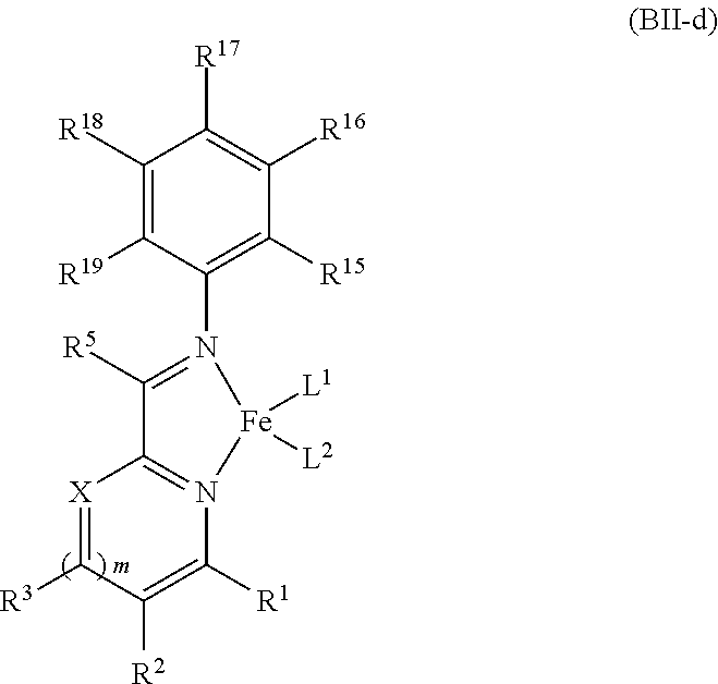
C1(N2=C([R5])C3=N(C([R1])=C([R2])C([R3])=[X]3)[Fe]2([L1])[L2])=C([R15])C([R16])=C([R17])C([R18])=C1[R19]
